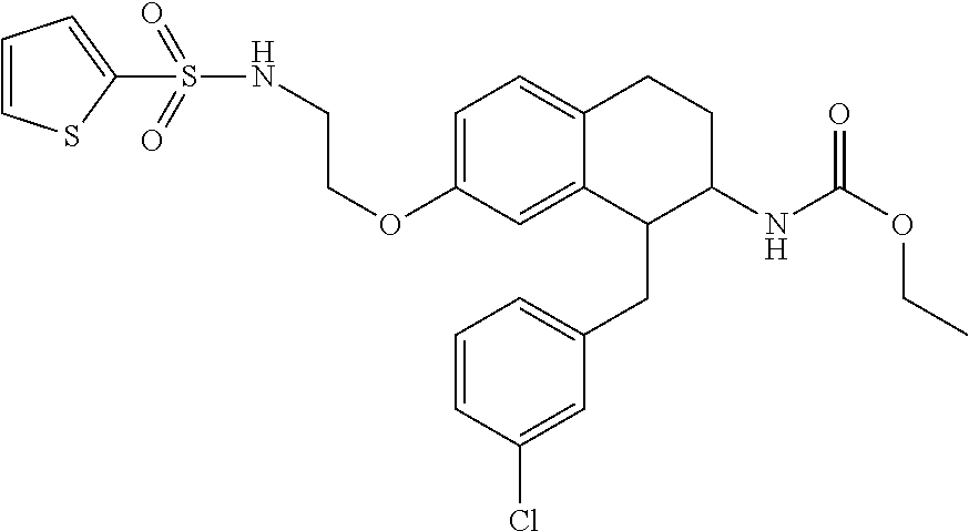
O(C1=CC=C2C(=C1)C(CC1=CC=CC(Cl)=C1)C(NC(OCC)=O)CC2)CCNS(C1=CC=CS1)(=O)=O
